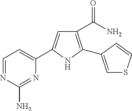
C1(C(=O)N)=C(C2=CSC=C2)NC(C2=CC=NC(N)=N2)=C1
